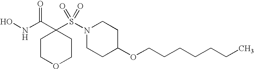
C1COCCC1(C(NO)=O)S(N1CCC(OCCCCCCC)CC1)(=O)=O
